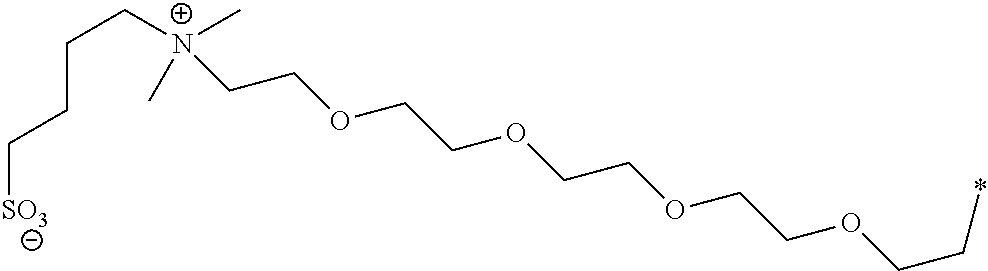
C(COCCOCCOCCOCC*)[N+](CCCC[SO3])(C)C
